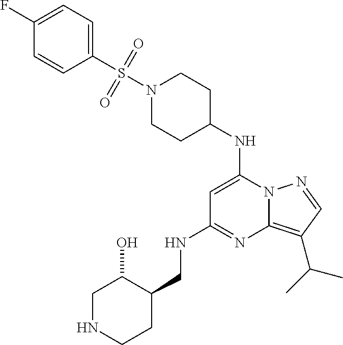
C1(NC2=CC(NCC3CCNCC3O)=NC3=C(C(C)C)C=NN23)CCN(S(C2=CC=C(F)C=C2)(=O)=O)CC1
